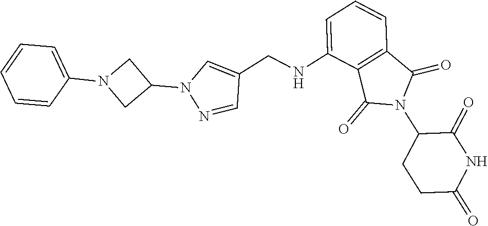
C1=CC=C(NCC2=CN(C3CN(C4=CC=CC=C4)C3)N=C2)C2=C1C(=O)N(C1CCC(=O)NC1=O)C2=O
